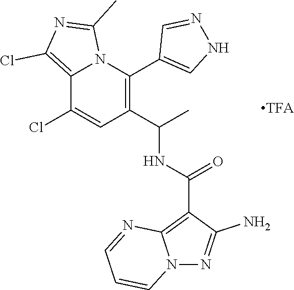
C12=C(Cl)N=C(C)N1C(C1=CNN=C1)=C(C(C)NC(C1=C3N(N=C1N)C=CC=N3)=O)C=C2Cl
